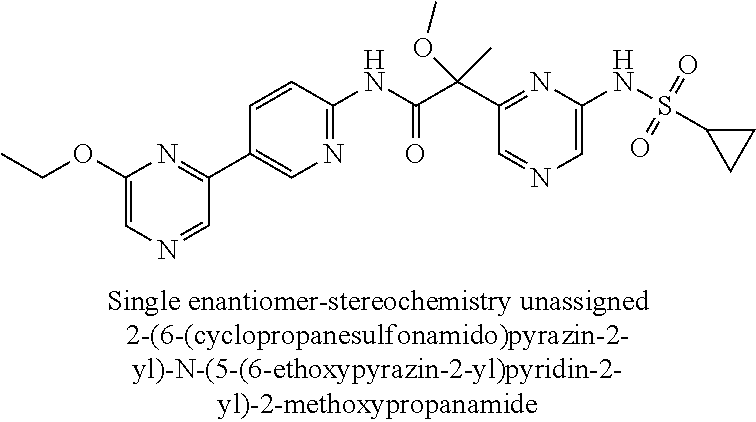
C1(NC(=O)C(C2=NC(NS(C3CC3)(=O)=O)=CN=C2)(C)OC)=NC=C(C2=NC(OCC)=CN=C2)C=C1
